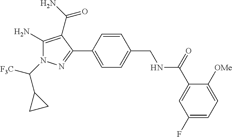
C(N1C(N)=C(C(N)=O)C(C2=CC=C(CNC(C3=CC(F)=CC=C3[OMe])=O)C=C2)=N1)(C1CC1)[F3C]
